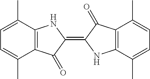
C1=C(C)C2=C(C(C)=C1)C(=O)C(=C1NC3=C(C1=O)C(C)=CC=C3C)N2
